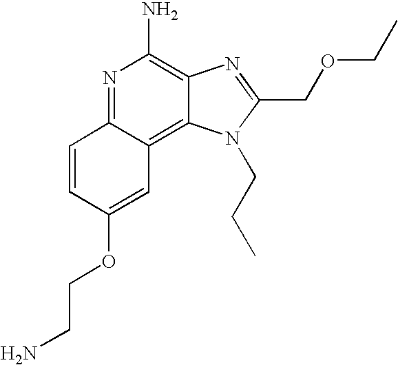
C1=CC(OCCN)=CC2=C3C(=C(N)N=C12)N=C(COCC)N3CCC
